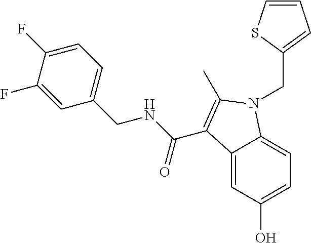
C12=CC(O)=CC=C1N(CC1=CC=CS1)C(C)=C2C(NCC1=CC=C(F)C(F)=C1)=O
